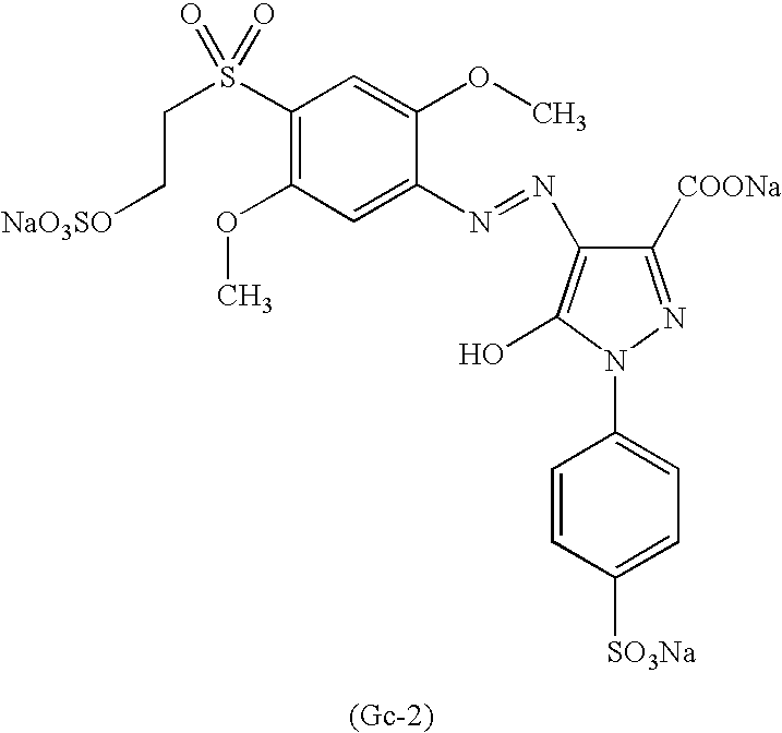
C1(S(CC[NaO3SO])(=O)=O)=C(OC)C=C(N=NC2=C(O)N(C3=CC=C([SO3Na])C=C3)N=C2[COONa])C(OC)=C1.[(Gc-2)]
